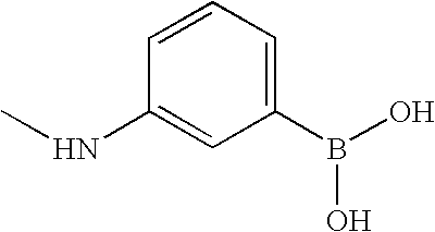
N(C1=CC(B(O)O)=CC=C1)C
